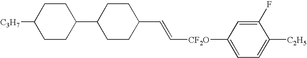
[C3H7]C1CCC(C2CCC(C=C[CF2O]C3=CC=C([C2H5])C(F)=C3)CC2)CC1
